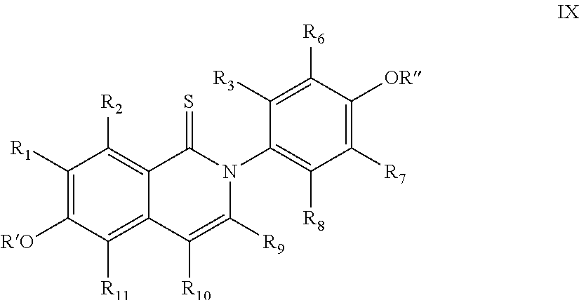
C12=C([R11])C([RO])=C([R1])C([R2])=C1C(=S)N(C1=C([R8])C([R7])=C([OR])C([R6])=C1[R3])C([R9])=C2[R10]
